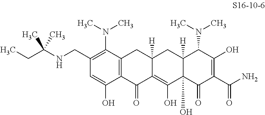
C1(CNC(CC)(C)C)=C(N(C)C)C2=C(C(O)=C1)C(=O)C1=C(O)C3(O)C([H])(CC1([H])C2)C(N(C)C)C(O)=C(C(N)=O)C3=O
